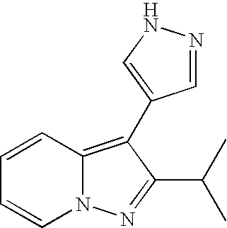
C12=C(C3=CNN=C3)C(C(C)C)=NN1C=CC=C2
